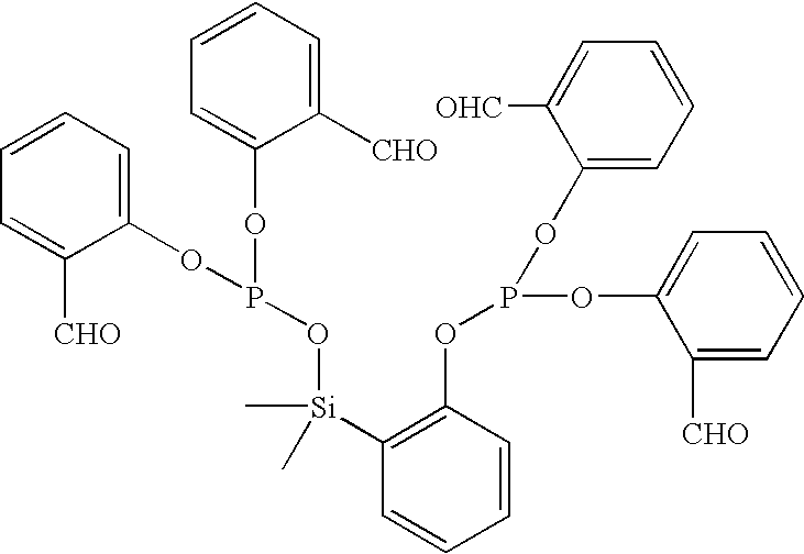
C1=CC=C(OP(OC2=CC=CC=C2[CHO])O[Si](C2=C(OP(OC3=CC=CC=C3[CHO])OC3=CC=CC=C3[OHC])C=CC=C2)(C)C)C([CHO])=C1
